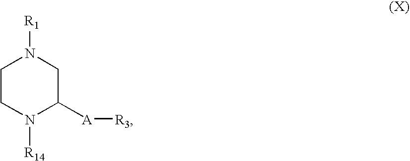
C1CN([R14])C([A][R3])CN1[R1]
